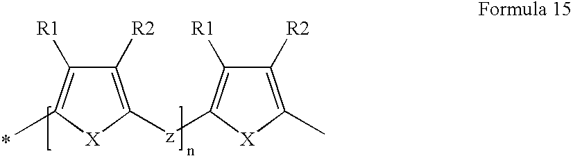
C1([R2])=C([z]C2=C([R1])C([R2])=C(C)[X]2)[X]C(C)=C1[R1]
